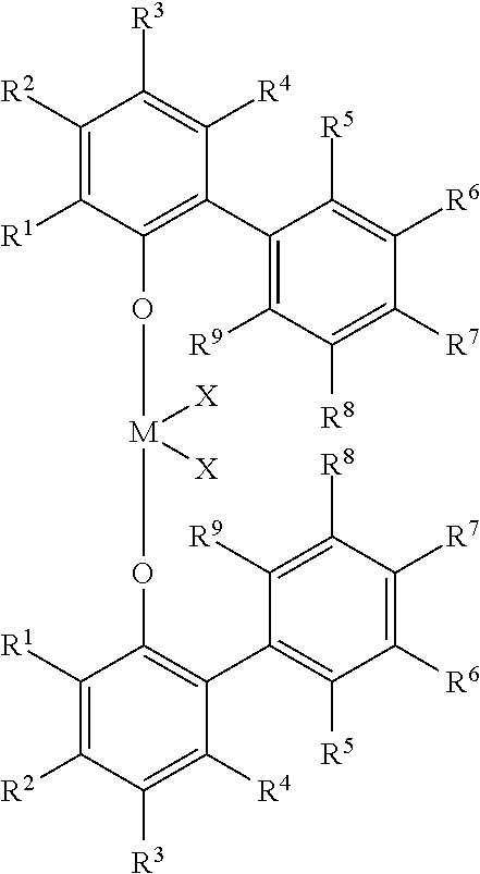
C1([R2])=C([R1])C(O[M](OC2=C(C3=C([R5])C([R6])=C([R7])C([R8])=C3[R9])C([R4])=C([R3])C([R2])=C2[R1])([X])[X])=C(C2=C([R9])C([R8])=C([R7])C([R6])=C2[R5])C([R4])=C1[R3]
